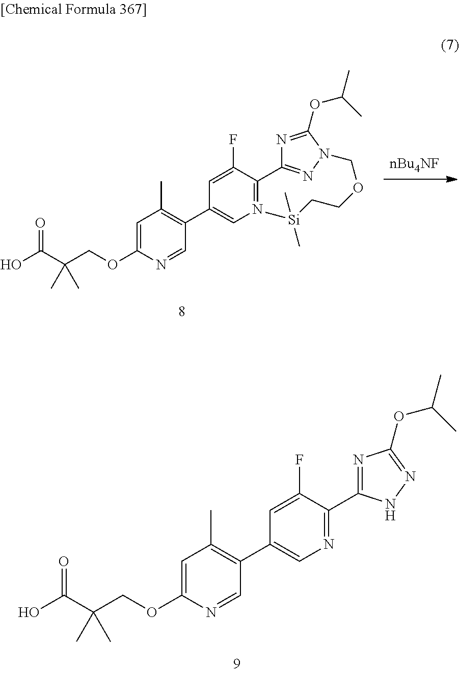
C1=C(OCC(C(O)=O)(C)C)N=CC(C2=CN=C(C3=NC(OC(C)C)=NN3)C(F)=C2)=C1C.[nBu4NF].C1=C(OCC(C(O)=O)(C)C)N=CC(C2=CN=C(C3=NN(COCC[Si](C)(C)C)C(OC(C)C)=N3)C(F)=C2)=C1C
